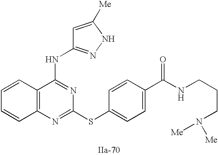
C12=C(N=C(SC3=CC=C(C(NCCCN([Me])[Me])=O)C=C3)N=C1NC1=NNC([Me])=C1)C=CC=C2
